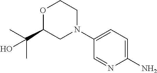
C1(N)=CC=C(N2CCOC(C(C)(C)O)C2)C=N1
